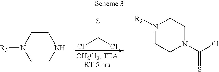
C1CNCCN1[R3].S=C(Cl)Cl.N1([R3])CCN(C(Cl)=S)CC1
